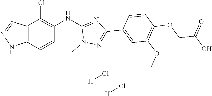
C12=C(C=CC(NC3=NC(C4=CC(OC)=C(OCC(O)=O)C=C4)=NN3C)=C1Cl)NN=C2.[H]Cl.[H]Cl
